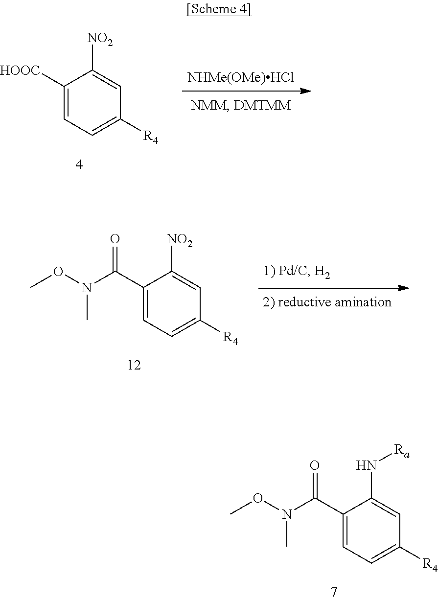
C1(C(N(OC)C)=O)=CC=C([R4])C=C1N[Ra].C1([HOOC])=CC=C([R4])C=C1[NO2].[NHMe(OMe)HCl].C1(C(N(OC)C)=O)=CC=C([R4])C=C1[NO2]
